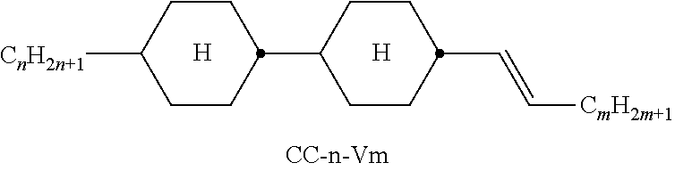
[H].C(C1CCC(C2CCC([CnH2n+1])CC2)CC1)=C[CmH2m+1].[H]
